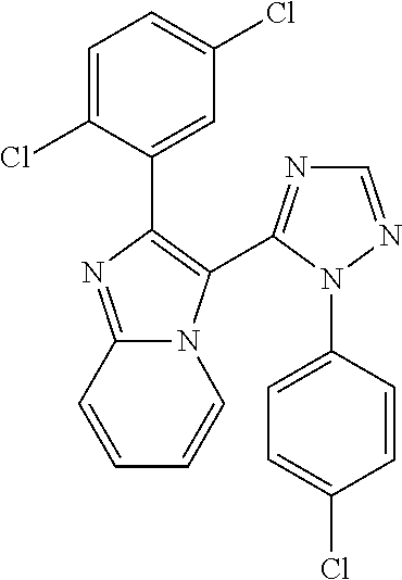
C1=C(Cl)C(C2=C(C3=NC=NN3C3=CC=C(Cl)C=C3)N3C(=N2)C=CC=C3)=CC(Cl)=C1
